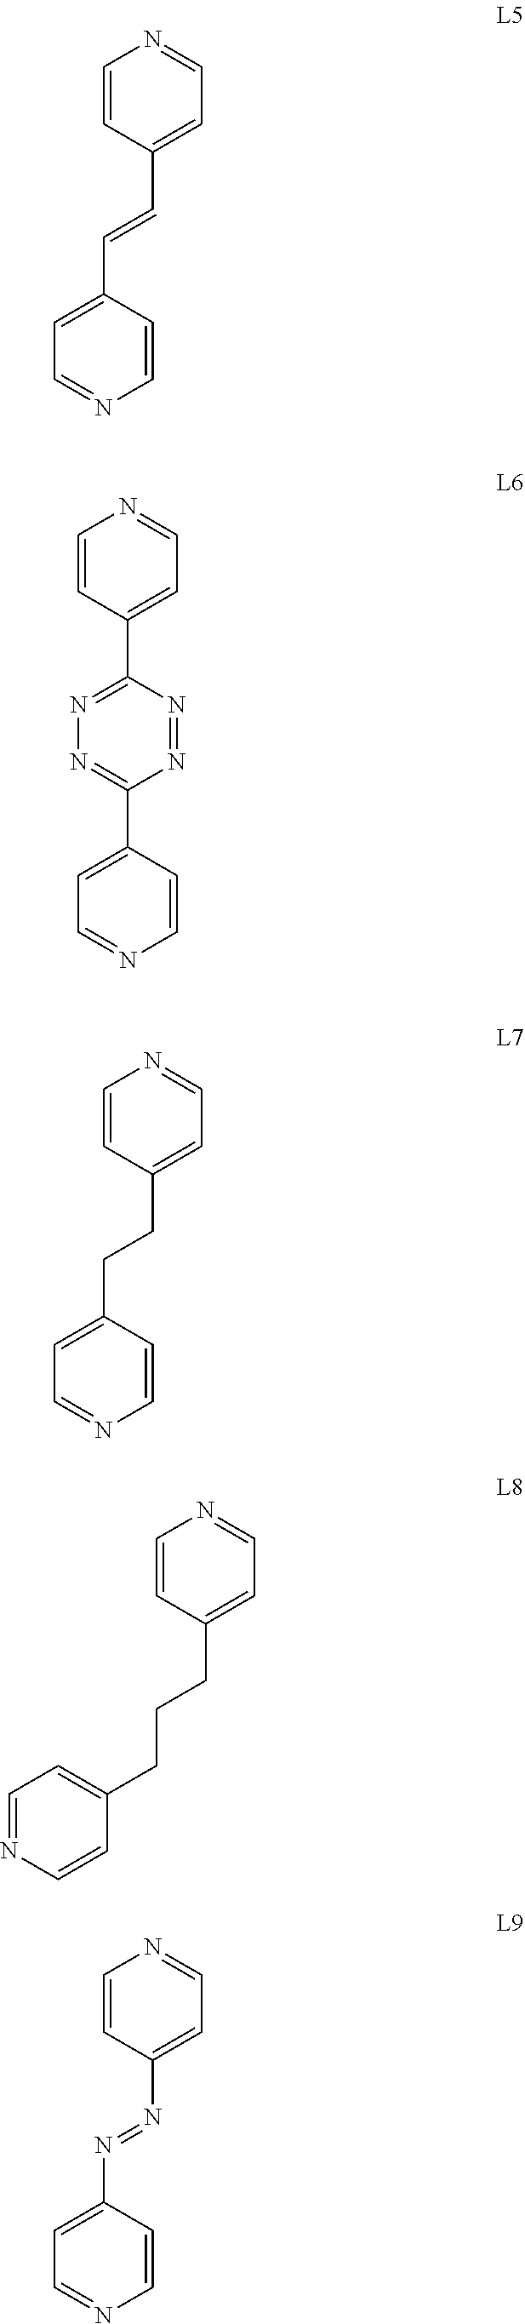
C1=CC(C=CC2=CC=NC=C2)=CC=N1.C1=CC(C2=NN=C(C3=CC=NC=C3)N=N2)=CC=N1.C1=CC(CCC2=CC=NC=C2)=CC=N1.C1=CC(CCCC2=CC=NC=C2)=CC=N1.C1=CC(N=NC2=CC=NC=C2)=CC=N1
